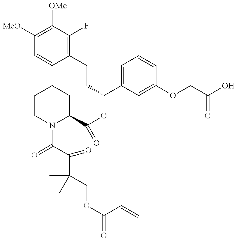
C1([MeO])=C([OMe])C(F)=C(CCC(C2=CC=CC(OCC(=O)O)=C2)OC(C2CCCCN2C(=O)C(=O)C(C)(COC(=O)C=C)C)=O)C=C1
